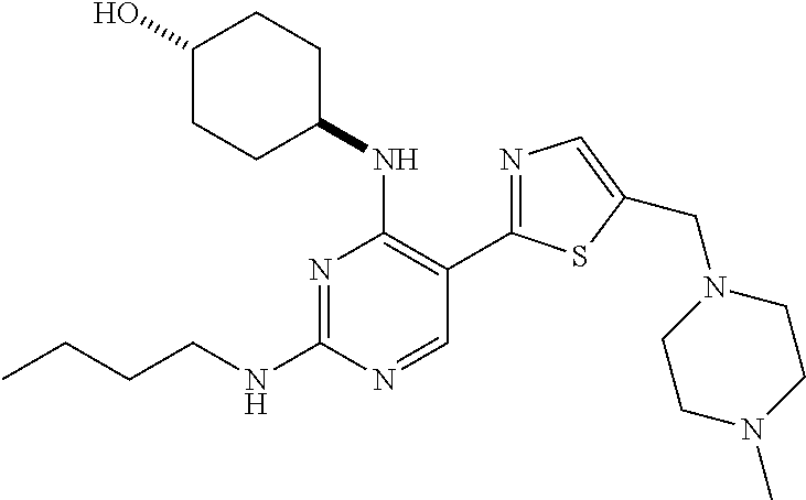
N1=C(NCCCC)N=CC(C2=NC=C(CN3CCN(C)CC3)S2)=C1NC1CCC(O)CC1
